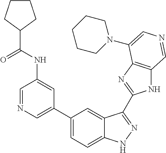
C1(C2=CN=CC(NC(C3CCCC3)=O)=C2)=CC=C2C(=C1)C(C1=NC3=C(N1)C=NC=C3N1CCCCC1)=NN2
